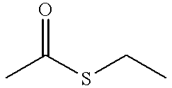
CC(SCC)=O
